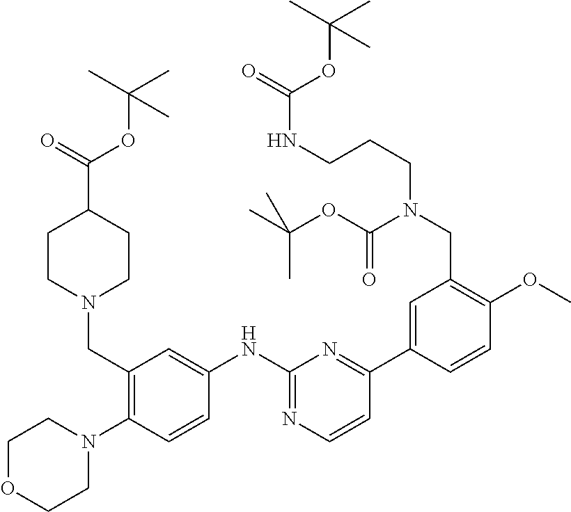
C1OCCN(C2=C(CN3CCC(C(OC(C)(C)C)=O)CC3)C=C(NC3=NC=CC(C4=CC(CN(CCCNC(=O)OC(C)(C)C)C(OC(C)(C)C)=O)=C(OC)C=C4)=N3)C=C2)C1
